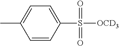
C1=C(C)C=CC(S(=O)(=O)[OCD3])=C1
